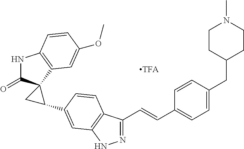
N1C(=O)C2(C3=C1C=CC(OC)=C3)CC2C1=CC2=C(C(C=CC3=CC=C(CC4CCN(C)CC4)C=C3)=NN2)C=C1
